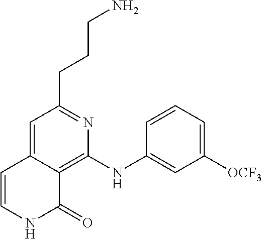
C(CCN)C1=NC(NC2=CC([OCF3])=CC=C2)=C2C(=C1)C=CNC2=O
